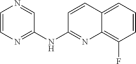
C1=CN=C(NC2=NC3=C(F)C=CC=C3C=C2)C=N1
